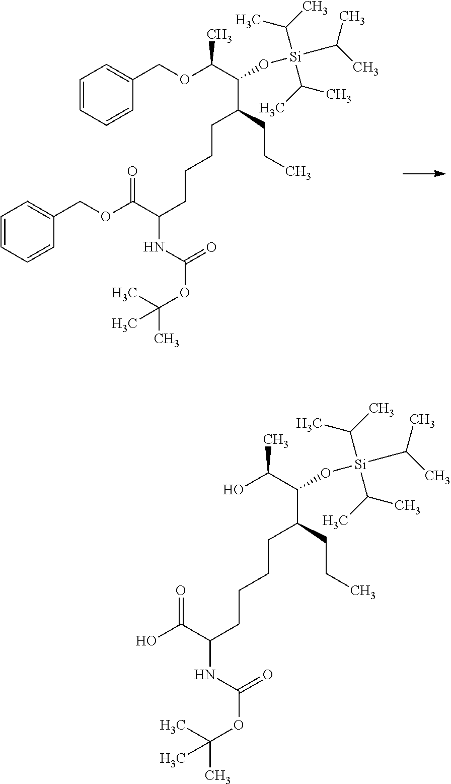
C1=CC=CC(COC(C(O[Si](C(C)C)(C(C)C)C(C)C)C(CCCCC(NC(OC(C)(C)C)=O)C(OCC2=CC=CC=C2)=O)CCC)C)=C1.OC(C(O[Si](C(C)C)(C(C)C)C(C)C)C(CCCCC(NC(OC(C)(C)C)=O)C(O)=O)CCC)C
